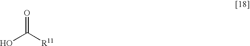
OC([R11])=O
